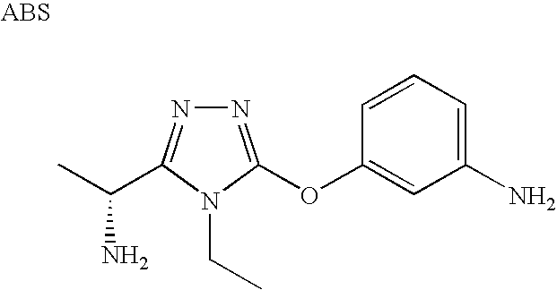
N1=C(OC2=CC(N)=CC=C2)N(CC)C(C(C)N)=N1
